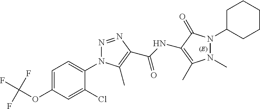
C1=C(OC(F)(F)F)C=C(Cl)C(N2N=NC(C(NC3=C(C)N(C)N(C4CCCCC4)C3=O)=O)=C2C)=C1
